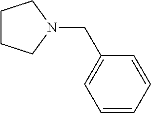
C1CCN(CC2=CC=CC=C2)C1
